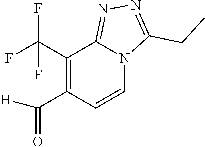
C1(C(F)(F)F)=C(C([H])=O)C=CN2C1=NN=C2CC
